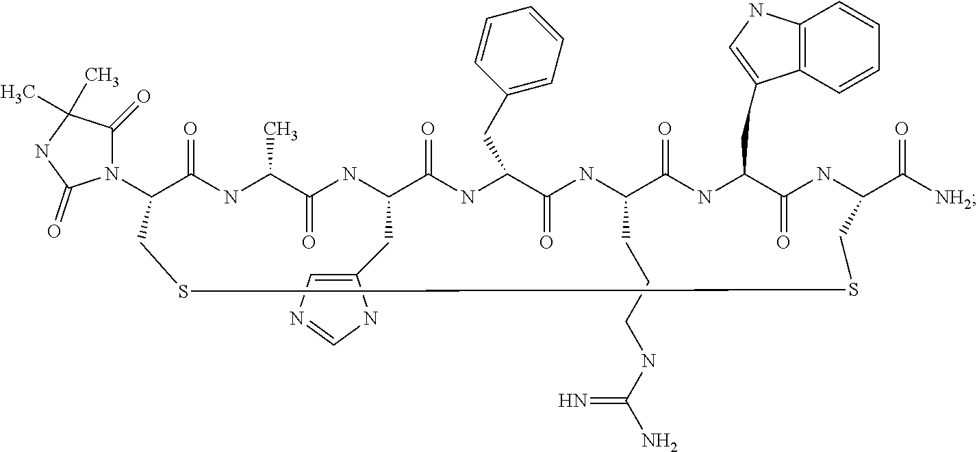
N1(C2C(=O)NC(C)C(=O)NC(CC3=CN=CN3)C(=O)NC(CC3=CC=CC=C3)C(=O)NC(CCCNC(N)=N)C(=O)NC(CC3=CNC4=C3C=CC=C4)C(=O)NC(C([NH2])=O)CSSC2)C(=O)C(C)(C)NC1=O
